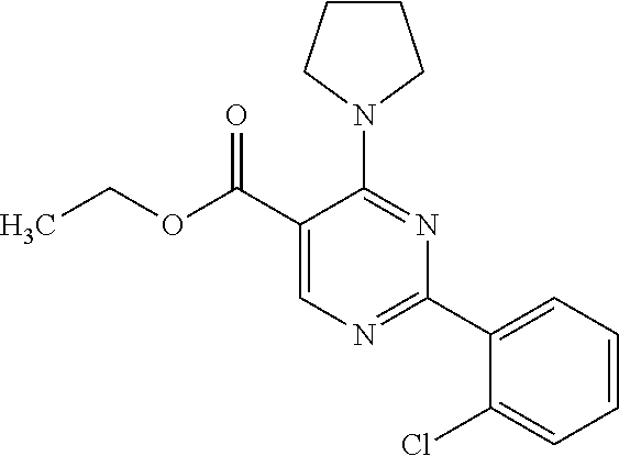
C1(N2CCCC2)=NC(C2=CC=CC=C2Cl)=NC=C1C(OCC)=O
